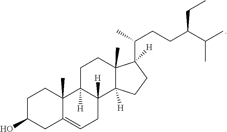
C1C(O)CC2=CCC3([H])C([H])(C2(C)C1)CCC1(C)C([H])(C(CCC(C(C)C)CC)C)CCC13[H]
